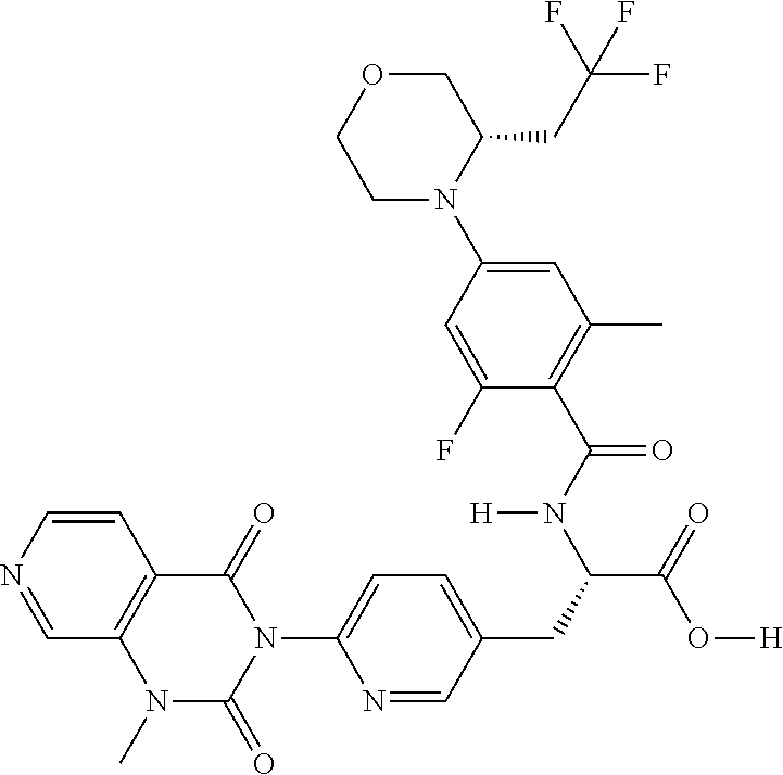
C1=NC=CC2=C1N(C)C(=O)N(C1=CC=C(CC(C(=O)O[H])N(C(C3=C(C)C=C(N4C(CC(F)(F)F)COCC4)C=C3F)=O)[H])C=N1)C2=O
